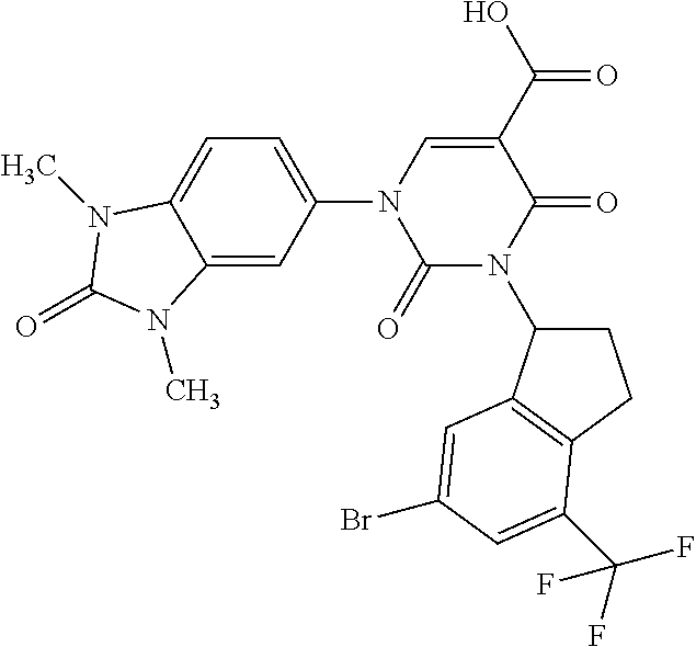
C1(=O)N(C2CCC3=C2C=C(Br)C=C3C(F)(F)F)C(=O)C(C(=O)O)=CN1C1=CC=C2C(=C1)N(C)C(=O)N2C
